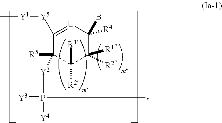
C1([Y5][Y1]C)=[U]C(B)([R4])C([R1])([R2])C([R2])([R1])C1([R5])[Y2]P(=[Y3])([Y4])C
